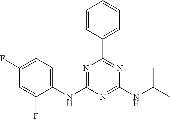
C1(NC2=NC(C3=CC=CC=C3)=NC(NC(C)C)=N2)=CC=C(F)C=C1F
